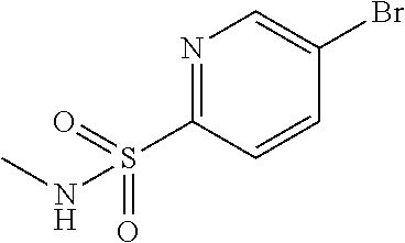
BrC1=CN=C(S(=O)(=O)NC)C=C1
